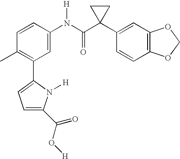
C1(N(C(C2(C3=CC4=C(C=C3)OCO4)CC2)=O)[H])=CC(C2=CC=C(C(=O)O[H])N2[H])=C(C)C=C1
